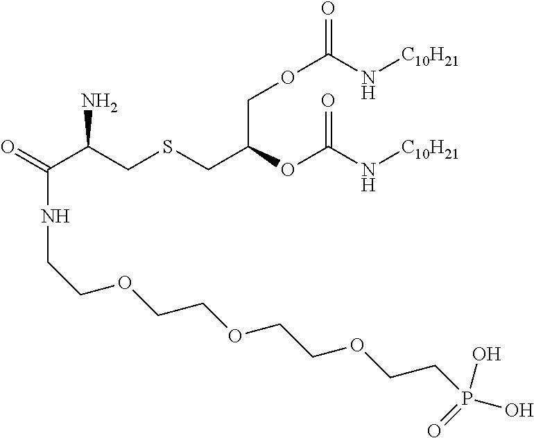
O=C(C(CSCC(OC(N[C10H21])=O)COC(N[C10H21])=O)N)NCCOCCOCCOCCP(O)(O)=O
